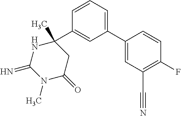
C1=CC(C2(C)NC(=N)N(C)C(=O)C2)=CC(C2=CC(C#N)=C(F)C=C2)=C1
